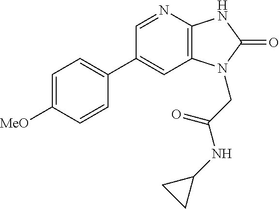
C1=C([MeO])C=CC(C2=CC3=C(N=C2)NC(=O)N3CC(NC2CC2)=O)=C1
